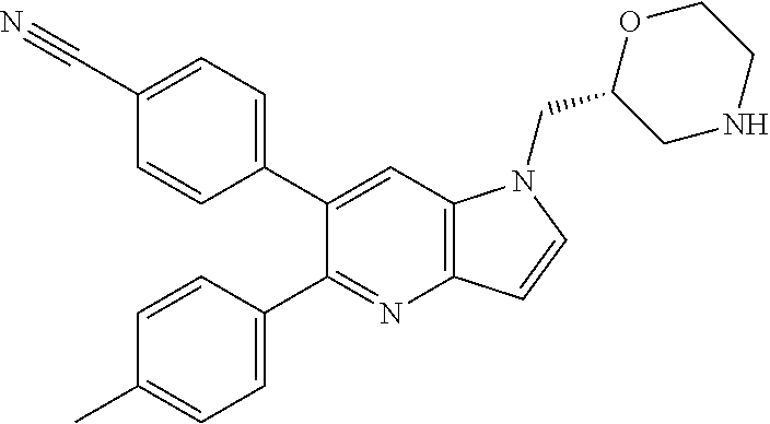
C1(C2=CC=C(C#N)C=C2)=CC2=C(N=C1C1=CC=C(C)C=C1)C=CN2CC1CNCCO1
